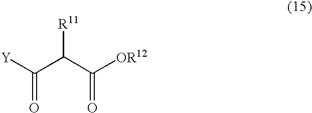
[Y]C(C(C([OR12])=O)[R11])=O
